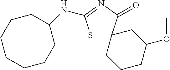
S1C2(C(=O)N=C1NC1CCCCCCC1)CCCC(OC)C2
